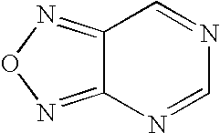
C12=NON=C1N=CN=C2
